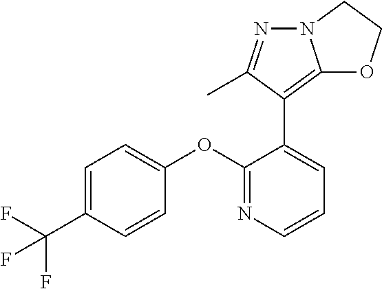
C1=C(C(F)(F)F)C=CC(OC2=NC=CC=C2C2=C3N(N=C2C)CCO3)=C1
